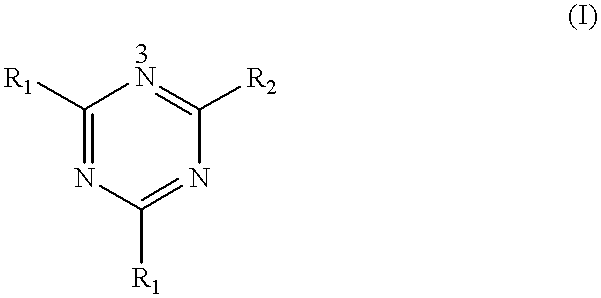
C1([R1])=NC([R1])=NC([R2])=[3N]1
